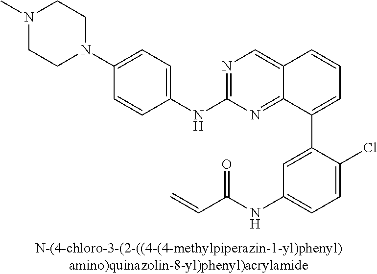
N1(C2=CC=C(NC3=NC=C4C(=N3)C(C3=CC(NC(C=C)=O)=CC=C3Cl)=CC=C4)C=C2)CCN(C)CC1
